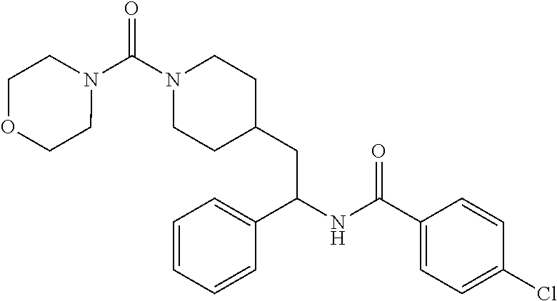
N1(C(N2CCC(CC(NC(C3=CC=C(Cl)C=C3)=O)C3=CC=CC=C3)CC2)=O)CCOCC1
